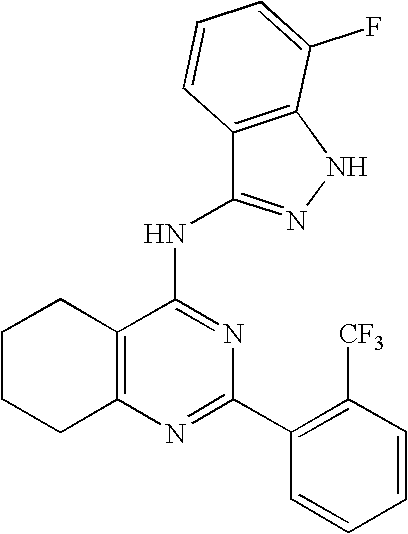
C12=C(N=C(C3=C([CF3])C=CC=C3)N=C1NC1=NNC3=C1C=CC=C3F)CCCC2
